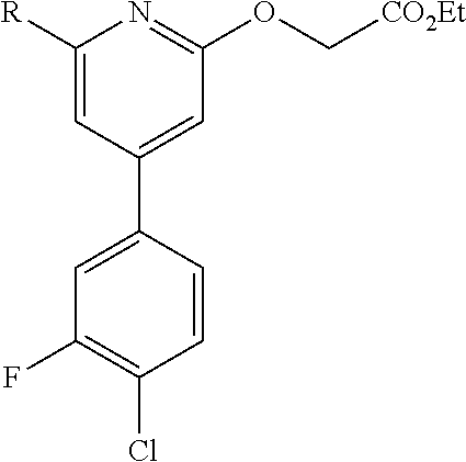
C1([R])=CC(C2=CC(F)=C(Cl)C=C2)=CC(OC[CO2Et])=N1
